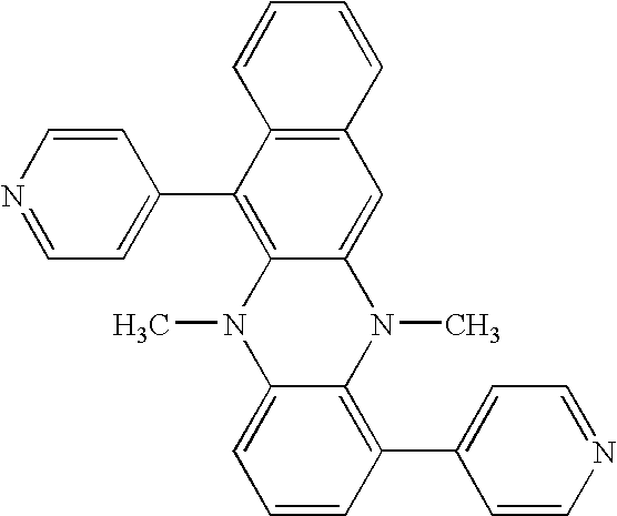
CN1C2=CC=CC(C3=CC=NC=C3)=C2N(C)C2=CC3=C(C(C4=CC=NC=C4)=C12)C=CC=C3
